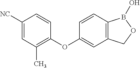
C1([NC])=CC(C)=C(OC2=CC3=C(C=C2)B(O)OC3)C=C1
